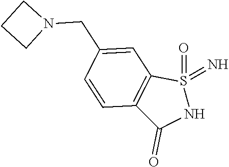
C12=C(S(=O)(=N)NC1=O)C=C(CN1CCC1)C=C2
